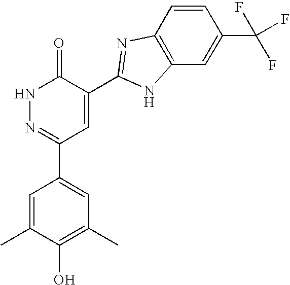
N1N=C(C2=CC(C)=C(O)C(C)=C2)C=C(C2=NC3=C(C=C(C(F)(F)F)C=C3)N2)C1=O
